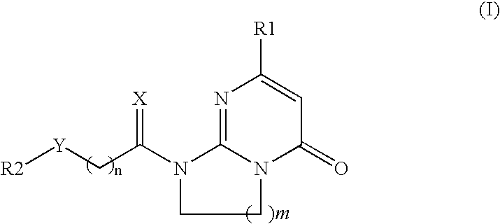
N12C(=O)C=C([R1])N=C1N(C(C[Y][R2])=[X])CC2
